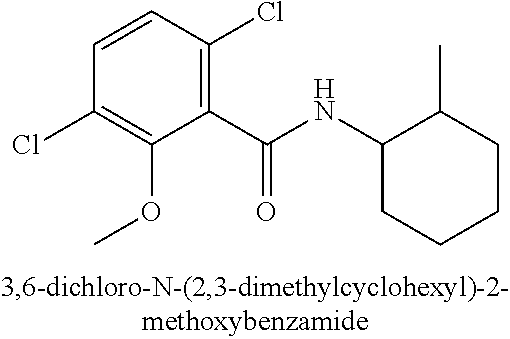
C1(C(NC2C(C)CCCC2)=O)=C(Cl)C=CC(Cl)=C1OC
